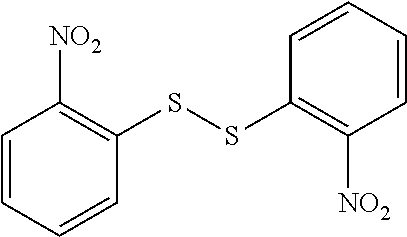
C1=CC=CC(SSC2=C([NO2])C=CC=C2)=C1[NO2]
